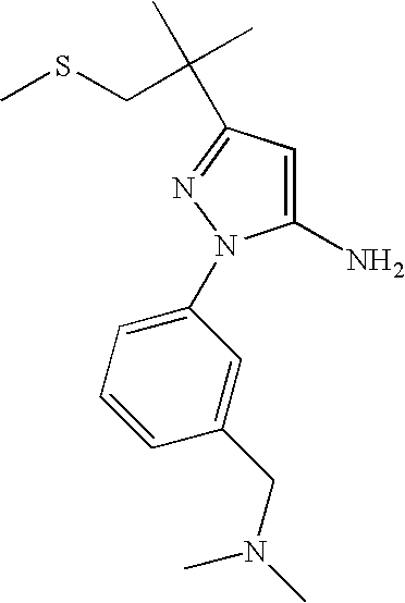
C1(N)=CC(C(C)(CSC)C)=NN1C1=CC=CC(CN(C)C)=C1
